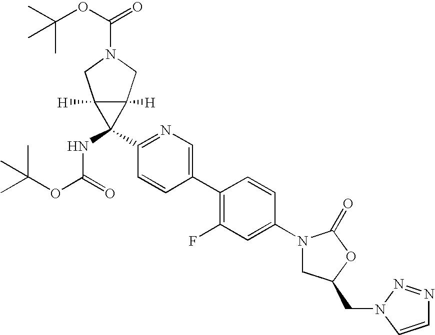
C1(N2CC(CN3C=CN=N3)OC2=O)=CC(F)=C(C2=CN=C(C3(NC(=O)OC(C)(C)C)C4([H])C3([H])CN(C(OC(C)(C)C)=O)C4)C=C2)C=C1
